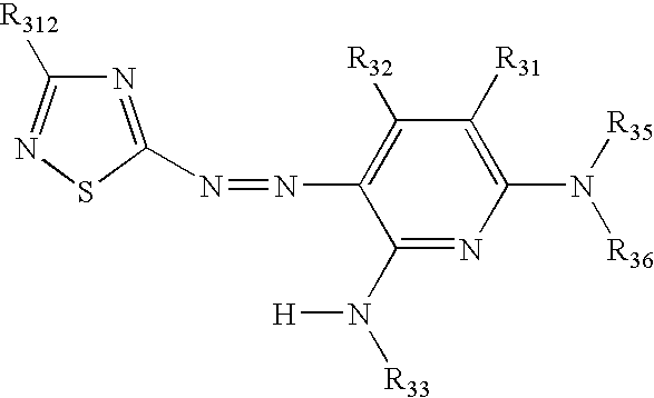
N1=C(N=NC2=C([R32])C([R31])=C(N([R35])[R36])N=C2N([R33])[H])SN=C1[R312]
